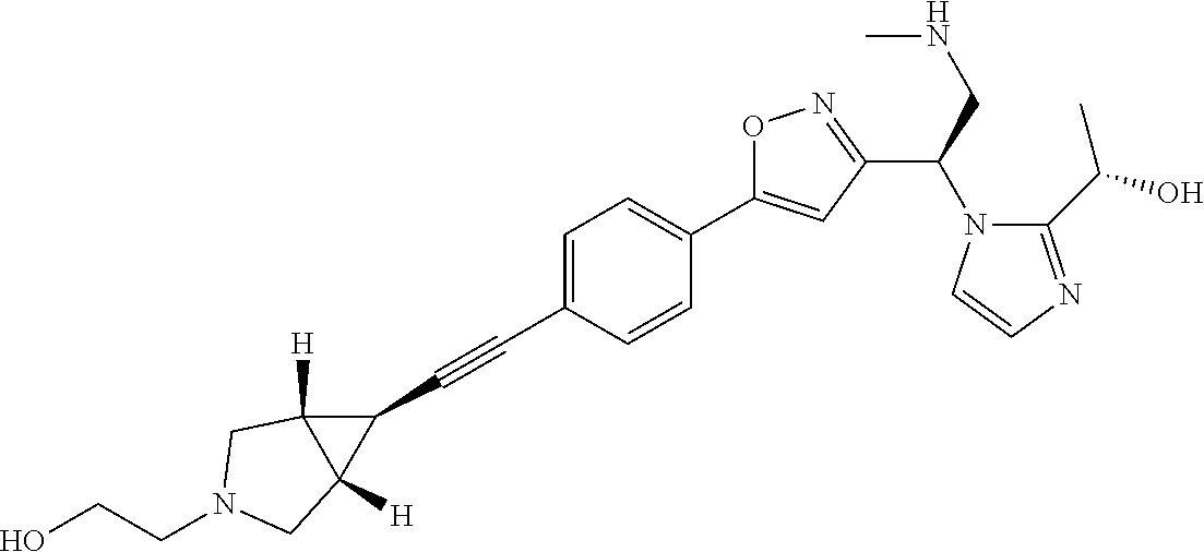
C1=C(C#CC2C3([H])C2([H])CN(CCO)C3)C=CC(C2=CC(C(N3C(C(O)C)=NC=C3)CNC)=NO2)=C1
